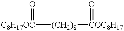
[C8H17OC]([(CH2)8][COC8H17]=O)=O
